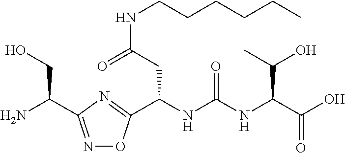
C(NC(NC(C(O)=O)C(O)C)=O)(CC(NCCCCCC)=O)C1=NC(C(N)CO)=NO1
